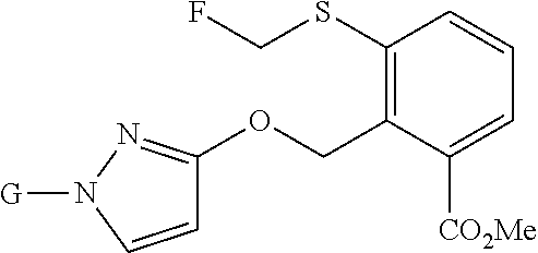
C1(SCF)=C(COC2=NN([G])C=C2)C([CO2Me])=CC=C1
